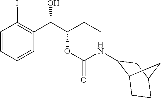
C1=CC=CC(C(C(CC)OC(NC2C3CCC(C2)C3)=O)O)=C1I
